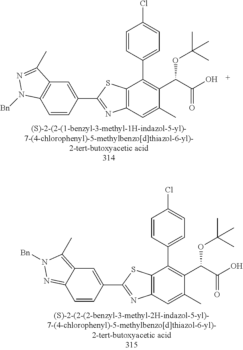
C12=C(C=C(C)C(C(C(O)=O)OC(C)(C)C)=C1C1=CC=C(Cl)C=C1)N=C(C1=CC3=C(C)N([Bn])N=C3C=C1)S2.C12=C(C=C(C)C(C(C(O)=O)OC(C)(C)C)=C1C1=CC=C(Cl)C=C1)N=C(C1=CC3=C(C=C1)N([Bn])N=C3C)S2
